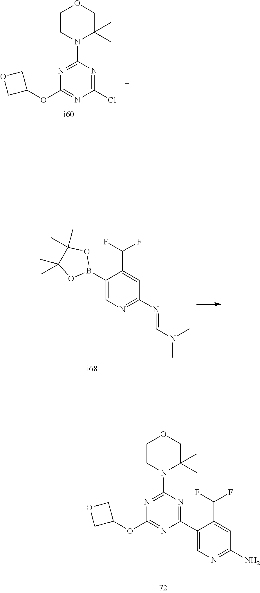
C1CN(C2=NC(OC3COC3)=NC(C3=CN=C(N)C=C3C(F)F)=N2)C(C)(C)CO1.C1CN(C2=NC(OC3COC3)=NC(Cl)=N2)C(C)(C)CO1.FC(F)C1=CC(N=CN(C)C)=NC=C1B1OC(C)(C)C(C)(C)O1
